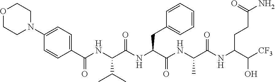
C1=CC(C(NC(C(NC(C(NC(C(NC(C([CF3])O)CCC(N)=O)=O)C)=O)CC2=CC=CC=C2)=O)C(C)C)=O)=CC=C1N1CCOCC1
